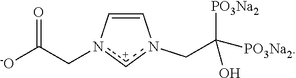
[-O]C(Cn1[c+]n(CC([PO3Na2])([PO3Na2])O)C=C1)=O
